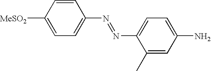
[MeSO2]C1=CC=C(N=NC2=CC=C(N)C=C2C)C=C1
